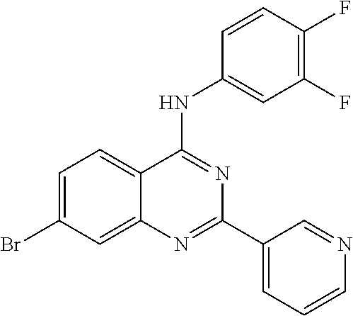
C1(Br)=CC=C2C(=C1)N=C(C1=CC=CN=C1)N=C2NC1=CC(F)=C(F)C=C1
